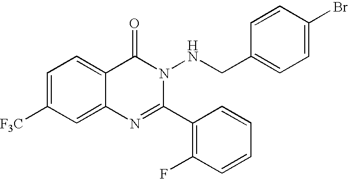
C1=C([F3C])C=C2C(=C1)C(=O)N(NCC1=CC=C(Br)C=C1)C(C1=C(F)C=CC=C1)=N2
